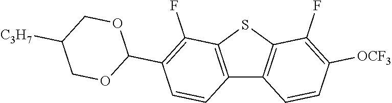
C12=C(SC3=C1C=CC([OCF3])=C3F)C(F)=C(C1OCC([C3H7])CO1)C=C2
